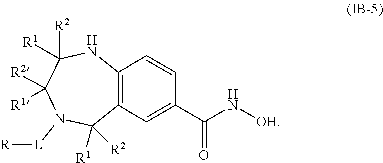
[L](N1C([R1])([R2])C2=C(NC([R2])([R1])C1([R1])[R2])C=CC(C(N[OH])=O)=C2)[R]
